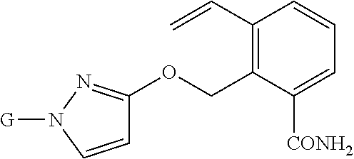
C1(C=C)=C(COC2=NN([G])C=C2)C([CONH2])=CC=C1
